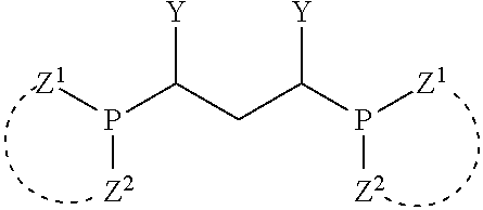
P(C(CC(P([Z2])[Z1])[Y])[Y])([Z1])[Z2]
